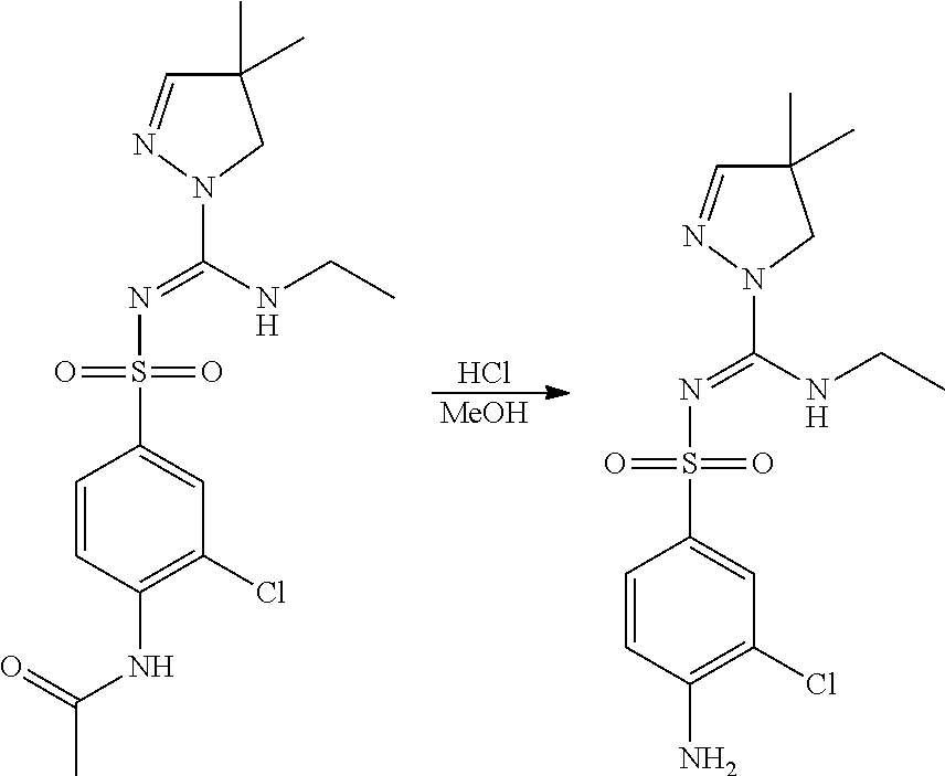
Cl.[MeOH].C1=CC(NC(C)=O)=C(Cl)C=C1S(N=C(NCC)N1CC(C)(C)C=N1)(=O)=O.C1=CC(N)=C(Cl)C=C1S(N=C(NCC)N1CC(C)(C)C=N1)(=O)=O
